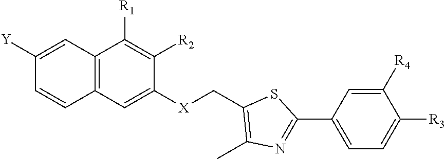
C12=C(C=C([X]CC3=C(C)N=C(C4=CC=C([R3])C([R4])=C4)S3)C([R2])=C1[R1])C=CC([Y])=C2
